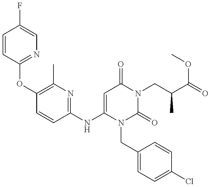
C1=CC(OC2=C(C)N=C(NC3=CC(=O)N(CC(C(=O)OC)C)C(=O)N3CC3=CC=C(Cl)C=C3)C=C2)=NC=C1F
